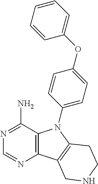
C12=C(C(N)=NC=N1)N(C1=CC=C(OC3=CC=CC=C3)C=C1)C1=C2CNCC1
